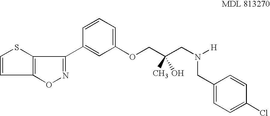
C1=CSC2=C1ON=C2C1=CC(OCC(CN([H])CC2=CC=C(Cl)C=C2)(C)O)=CC=C1
